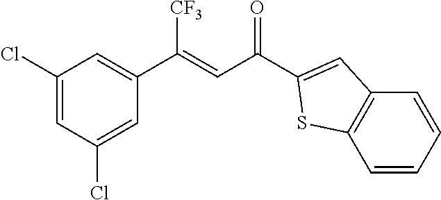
C1(Cl)=CC(Cl)=CC(C(=CC(=O)C2=CC3=C(C=CC=C3)S2)[CF3])=C1
